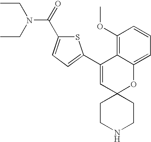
S1C(C(=O)N(CC)CC)=CC=C1C1=CC2(OC3=CC=CC(OC)=C13)CCNCC2
